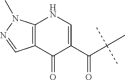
C(C(C)(C)C)(C1=CNC2=C(C1=O)C=NN2C)=O
